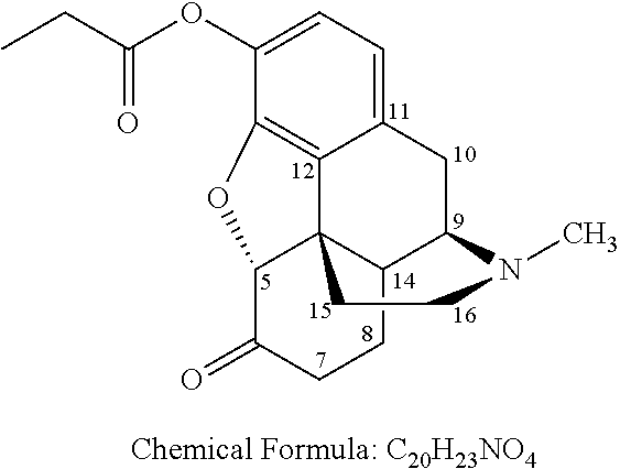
C1=C(OC(CC)=O)C2=C3C(=C1)CC1C4C3(C(C(=O)CC4)O2)CCN1C
